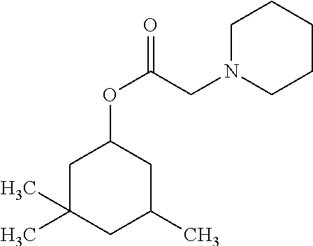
O=C(OC1CC(C)CC(C)(C)C1)CN1CCCCC1
